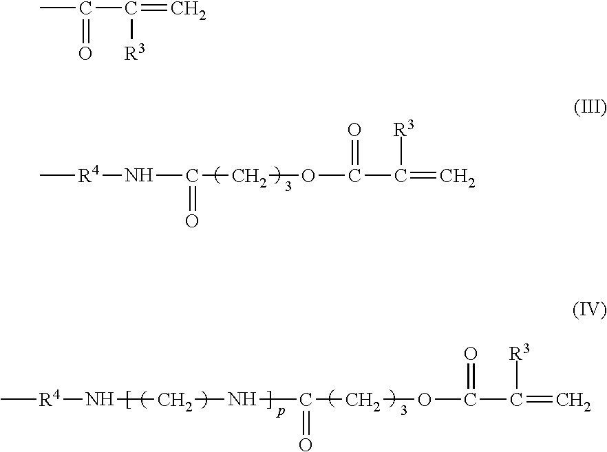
C[R4]NC(COC(C(=C)[R3])=O)=O.C[R4]NCNC(COC(C(=C)[R3])=O)=O.CC(C(=C)[R3])=O
